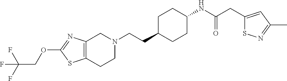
C12=C(CCN(CCC3CCC(NC(CC4=CC(C)=NS4)=O)CC3)C1)SC(OCC(F)(F)F)=N2
